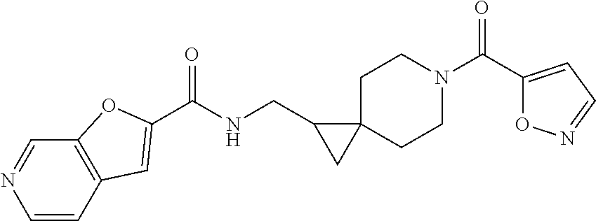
C1N(C(C2=CC=NO2)=O)CCC2(C1)C(CNC(=O)C1=CC3=C(C=NC=C3)O1)C2
